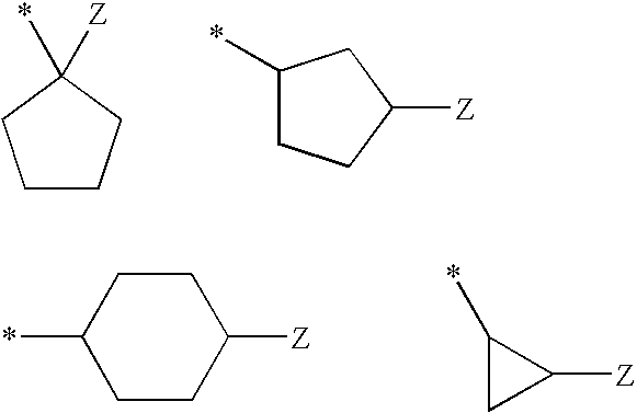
C1CCC([Z])(*)C1.C1(*)CCC([Z])C1.C1CC([Z])CCC1*.C1(*)CC1[Z]
